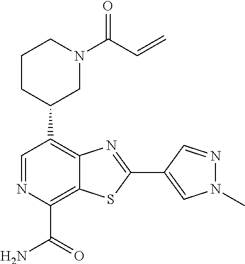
C1(C2CN(C(C=C)=O)CCC2)=C2C(=C(C(N)=O)N=C1)SC(C1=CN(C)N=C1)=N2
